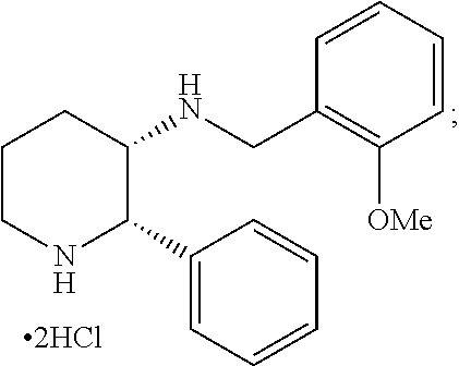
C1CNC(C2=CC=CC=C2)C(NCC2=C([OMe])C=CC=C2)C1.[2HCl]
